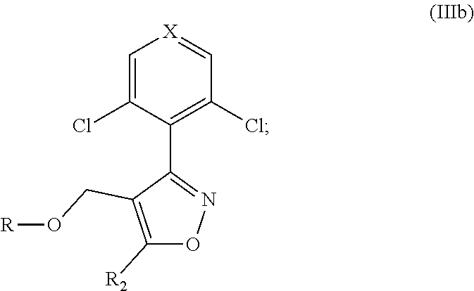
C1=C(Cl)C(C2=NOC([R2])=C2CO[R])=C(Cl)C=[X]1
